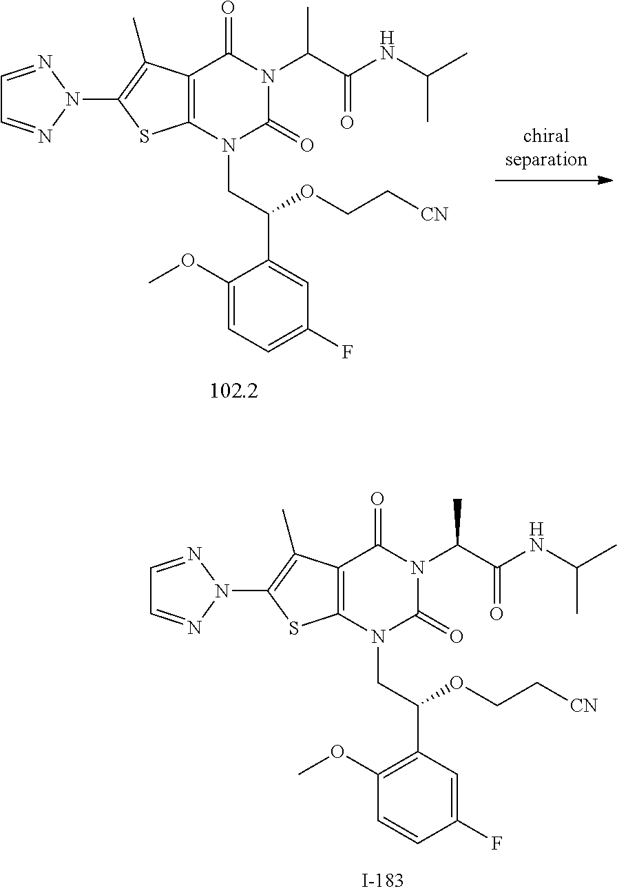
C12=C(N(CC(C3=C(OC)C=CC(F)=C3)OCC[CN])C(=O)N(C(C(=O)NC(C)C)C)C1=O)SC(N1N=CC=N1)=C2C.[chiralseparation].C12=C(N(CC(C3=CC(F)=CC=C3OC)OCC[CN])C(=O)N(C(C(NC(C)C)=O)C)C1=O)SC(N1N=CC=N1)=C2C
